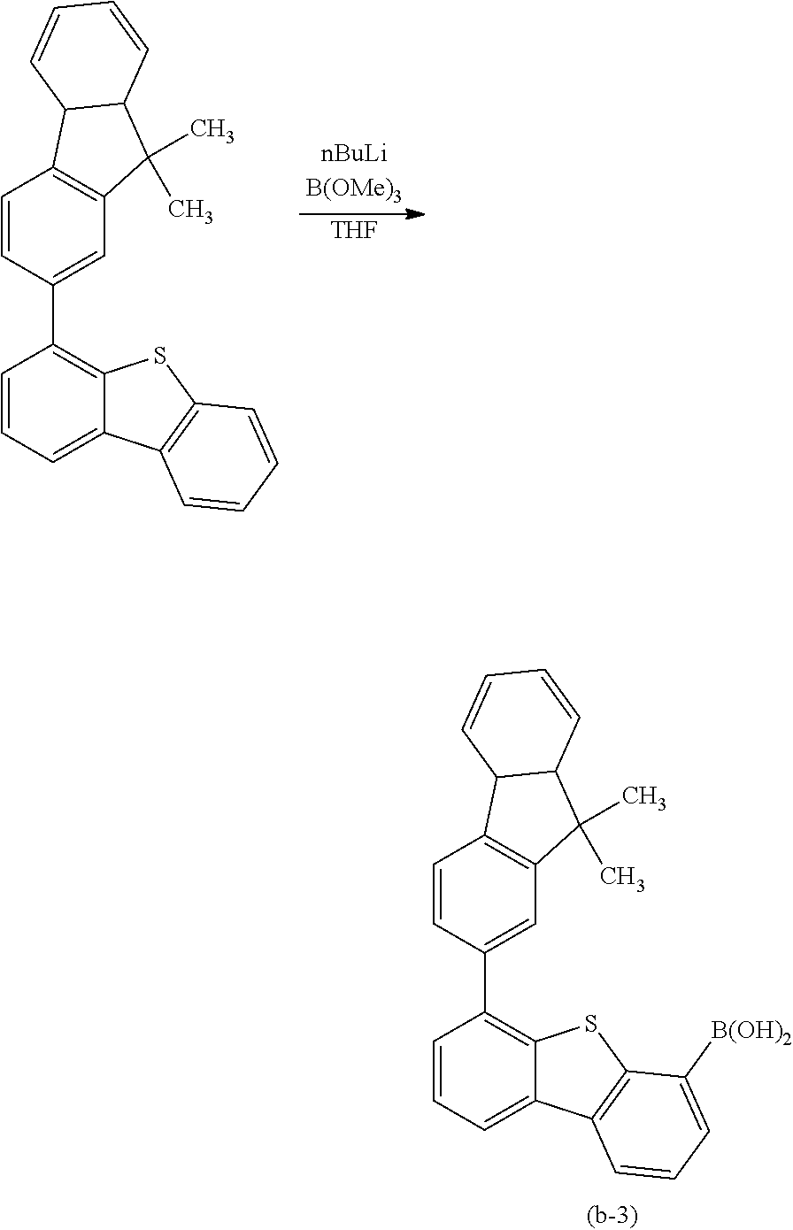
C1=CC=C2C(=C1C1=CC3=C(C=C1)C1C(C3(C)C)C=CC=C1)SC1=C2C=CC=C1[B(OH)2].C1=CC=C2C(=C1C1=CC3=C(C=C1)C1C(C3(C)C)C=CC=C1)SC1=C2C=CC=C1.[THF]
